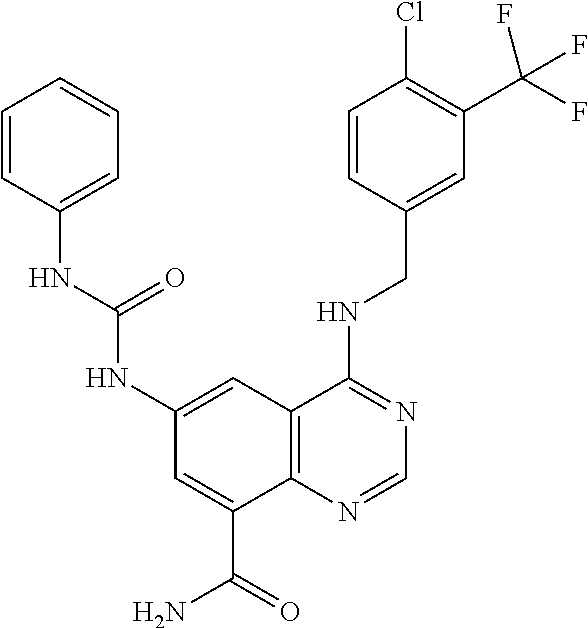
C1=C(CNC2=NC=NC3=C2C=C(NC(NC2=CC=CC=C2)=O)C=C3C(=O)N)C=CC(Cl)=C1C(F)(F)F
